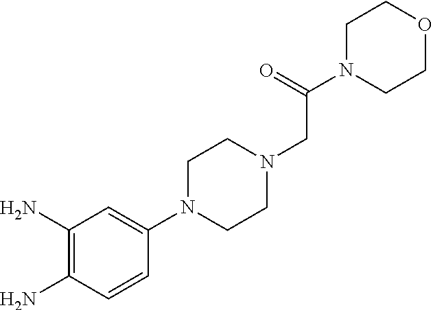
C1(N)=C(N)C=CC(N2CCN(CC(N3CCOCC3)=O)CC2)=C1
